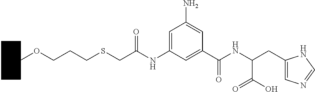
C1CCCC(OCCCSCC(NC2=CC(N)=CC(C(NC(CC3=CN=CN3)C(O)=O)=O)=C2)=O)C1
